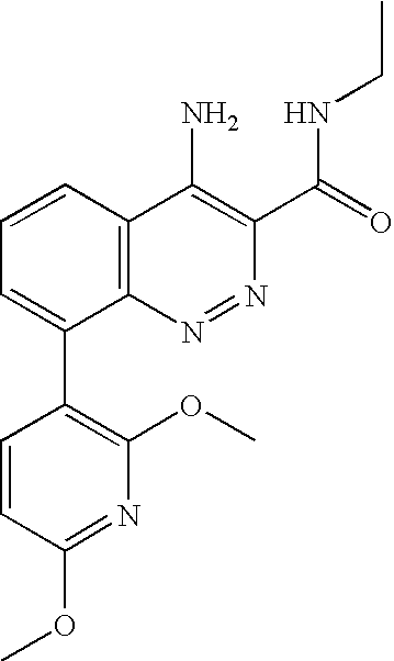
C1=CC(OC)=NC(OC)=C1C1=CC=CC2=C1N=NC(C(=O)NCC)=C2N
